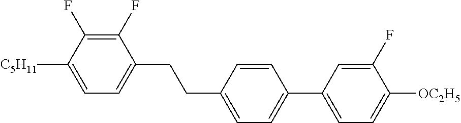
C1(F)=C(F)C([C5H11])=CC=C1CCC1=CC=C(C2=CC=C([OC2H5])C(F)=C2)C=C1
